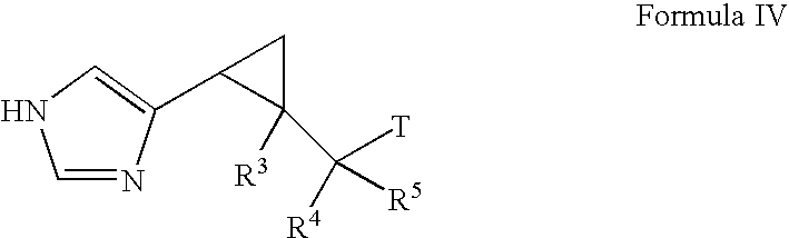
C1=NC(C2C(C([R4])([T])[R5])([R3])C2)=CN1
